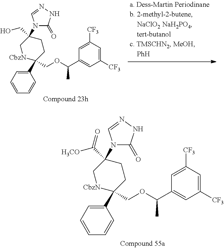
C1(C2(COC(C3=CC([CF3])=CC([CF3])=C3)C)CCC(CO)(N3C(=O)NN=C3)C[CbzN]2)=CC=CC=C1.C1(C2(COC(C3=CC([CF3])=CC([CF3])=C3)C)CCC(C([H3CO])=O)(N3C(=O)NN=C3)C[CbzN]2)=CC=CC=C1
